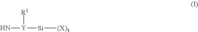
[Y](N)([Si][(X)3])[R1]
